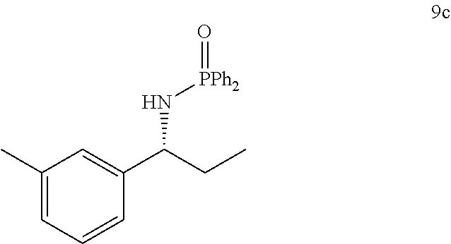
C1(C)=CC=CC(C(CC)N[PPh2]=O)=C1
